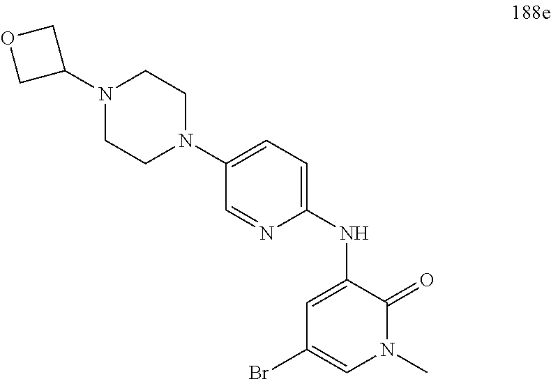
C1=C(N2CCN(C3COC3)CC2)C=NC(NC2=CC(Br)=CN(C)C2=O)=C1
